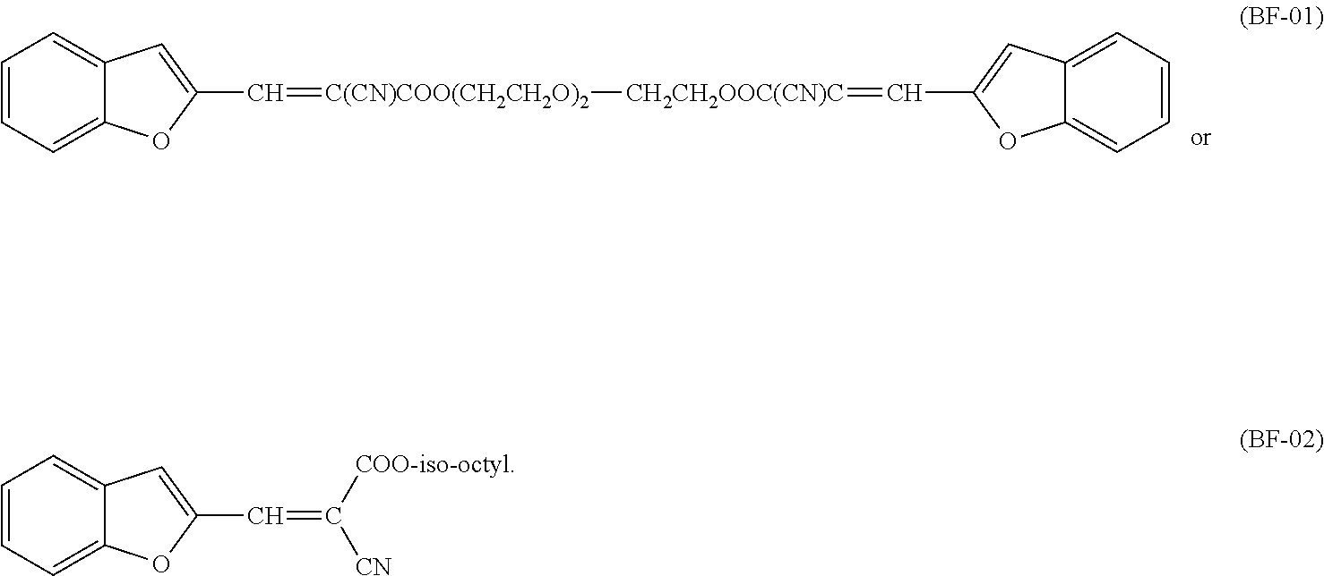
C1=CC=C2C(=C1)C=C(C=[C(CN)COO(CH2CH2O)2][CH2CH2OOC(CN)C]=CC1=CC3=CC=CC=C3O1)O2.C1=CC=C2C(=C1)C=C(C=C([COO-iso-octyl])[CN])O2
